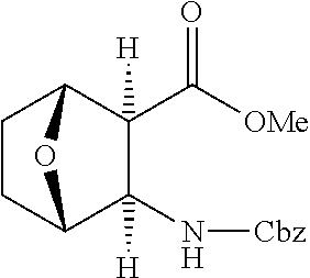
C1CC2C(N[Cbz])([H])C(C(=O)[OMe])([H])C1O2
